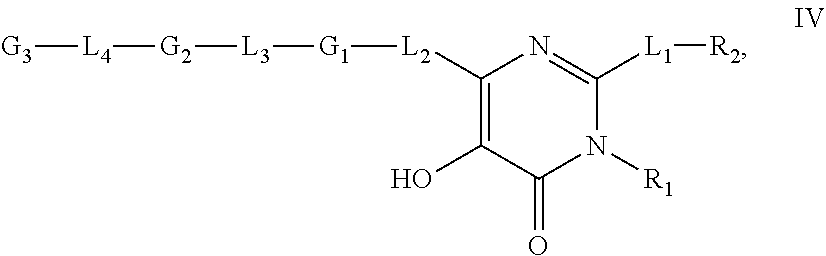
N1([R1])C([L1][R2])=NC([L2][G1][L3][G2][L4][G3])=C(O)C1=O
